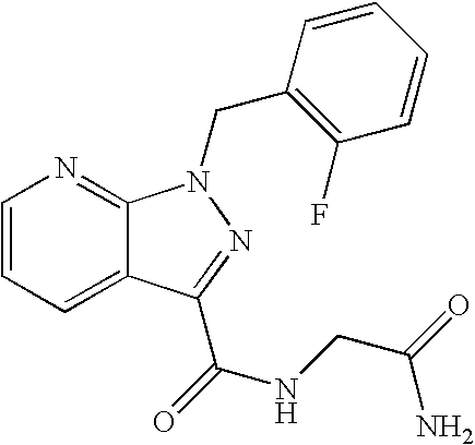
C1=CC=CC(F)=C1CN1C2=NC=CC=C2C(C(=O)NCC(=O)N)=N1
